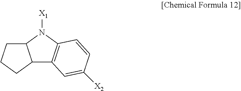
C12CCCC1C1=C(N2[X1])C=CC([X2])=C1
